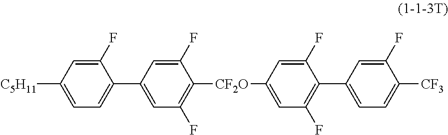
C1(F)=CC([C5H11])=CC=C1C1=CC(F)=C([CF2O]C2=CC(F)=C(C3=CC=C([CF3])C(F)=C3)C(F)=C2)C(F)=C1
